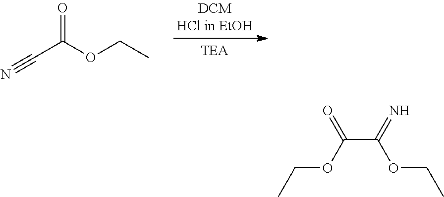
N#CC(OCC)=O.C(C(OCC)=N)(OCC)=O
